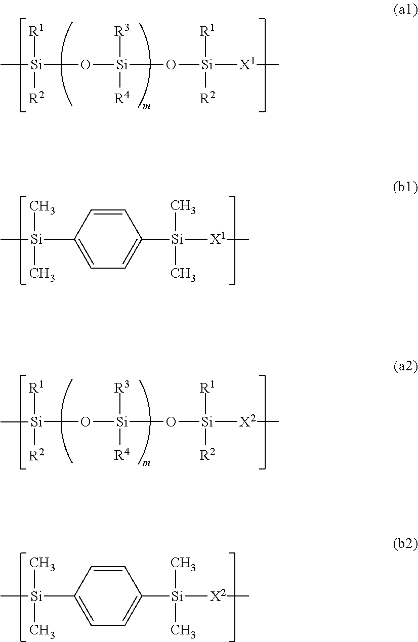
O([Si]([R3])([R4])O[Si]([R1])([R2])[X1]C)[Si]([R1])(C)[R2].[Si](C1=CC=C([Si](C)(C)[X1]C)C=C1)(C)(C)C.O([Si]([R3])([R4])O[Si]([R1])([R2])[X2]C)[Si]([R1])(C)[R2].[Si](C1=CC=C([Si](C)(C)[X2]C)C=C1)(C)(C)C
